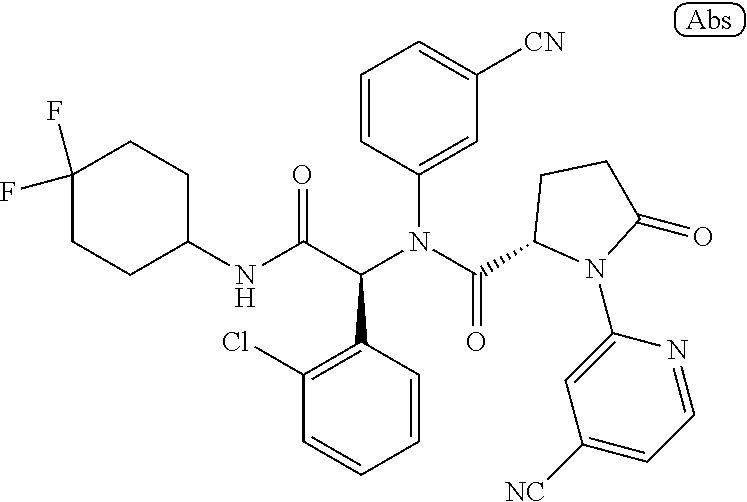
C1=CC(N(C(C2N(C3=CC([NC])=CC=N3)C(=O)CC2)=O)C(C(NC2CCC(F)(F)CC2)=O)C2=C(Cl)C=CC=C2)=CC([CN])=C1
